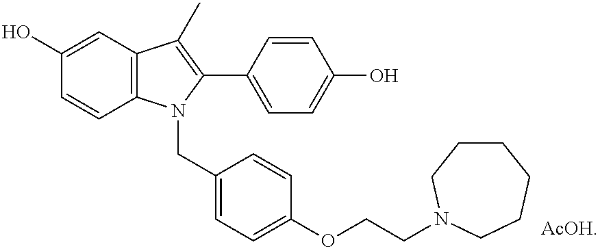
C1(O)=CC2=C(C=C1)N(CC1=CC=C(OCCN3CCCCCC3)C=C1)C(C1=CC=C(O)C=C1)=C2C
